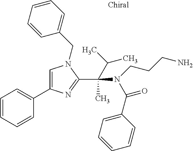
C1=C(C2=CC=CC=C2)N=C(C(C)(N(CCCN)C(=O)C2=CC=CC=C2)C(C)C)N1CC1=CC=CC=C1
